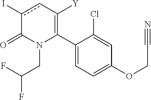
C1(C2=C([Y])cc(I)C(=O)N2CC(F)F)=CC=C(OCC#N)C=C1Cl
